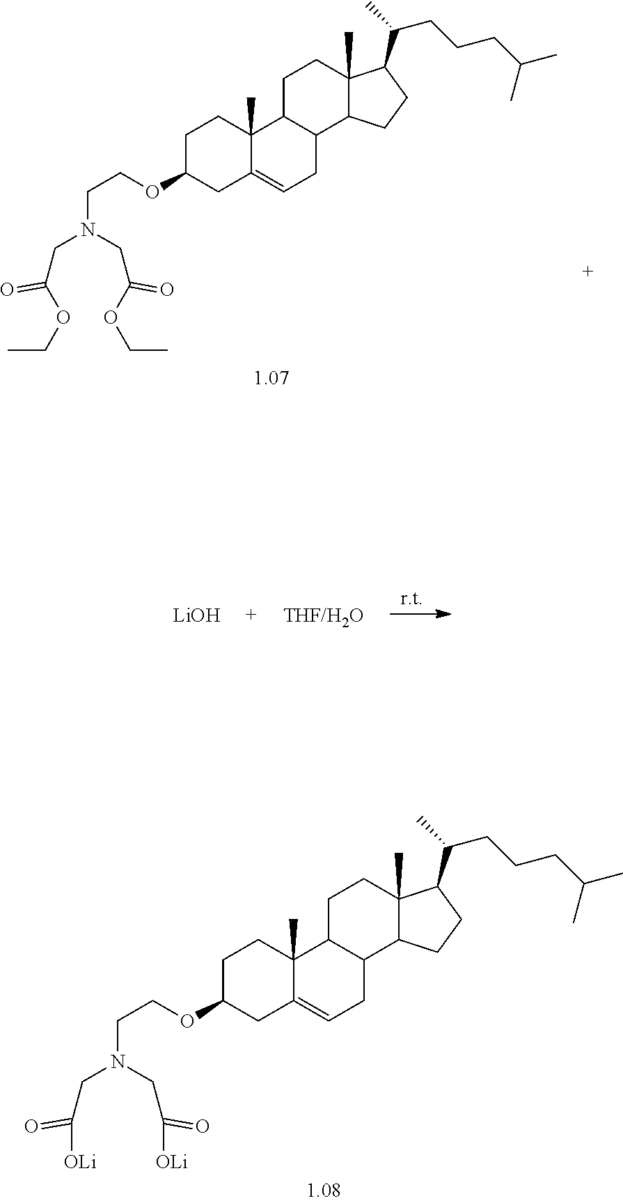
C1C(OCCN(CC(OCC)=O)CC(OCC)=O)CC2=CCC3C(C2(C)C1)CCC1(C)C3CCC1C(CCCC(C)C)C.[LiOH].[THF/H2O].C1C(OCCN(CC([OLi])=O)CC([OLi])=O)CC2=CCC3C(C2(C)C1)CCC1(C)C3CCC1C(CCCC(C)C)C
